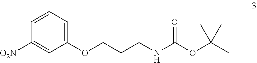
C1([O2N])=CC(OCCCNC(OC(C)(C)C)=O)=CC=C1
